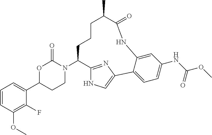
C1=CC(OC)=C(F)C(C2CCN(C3C4=NC(=CN4)C4=CC=C(NC(OC)=O)C=C4NC(=O)C(C)CCC3)C(=O)O2)=C1
